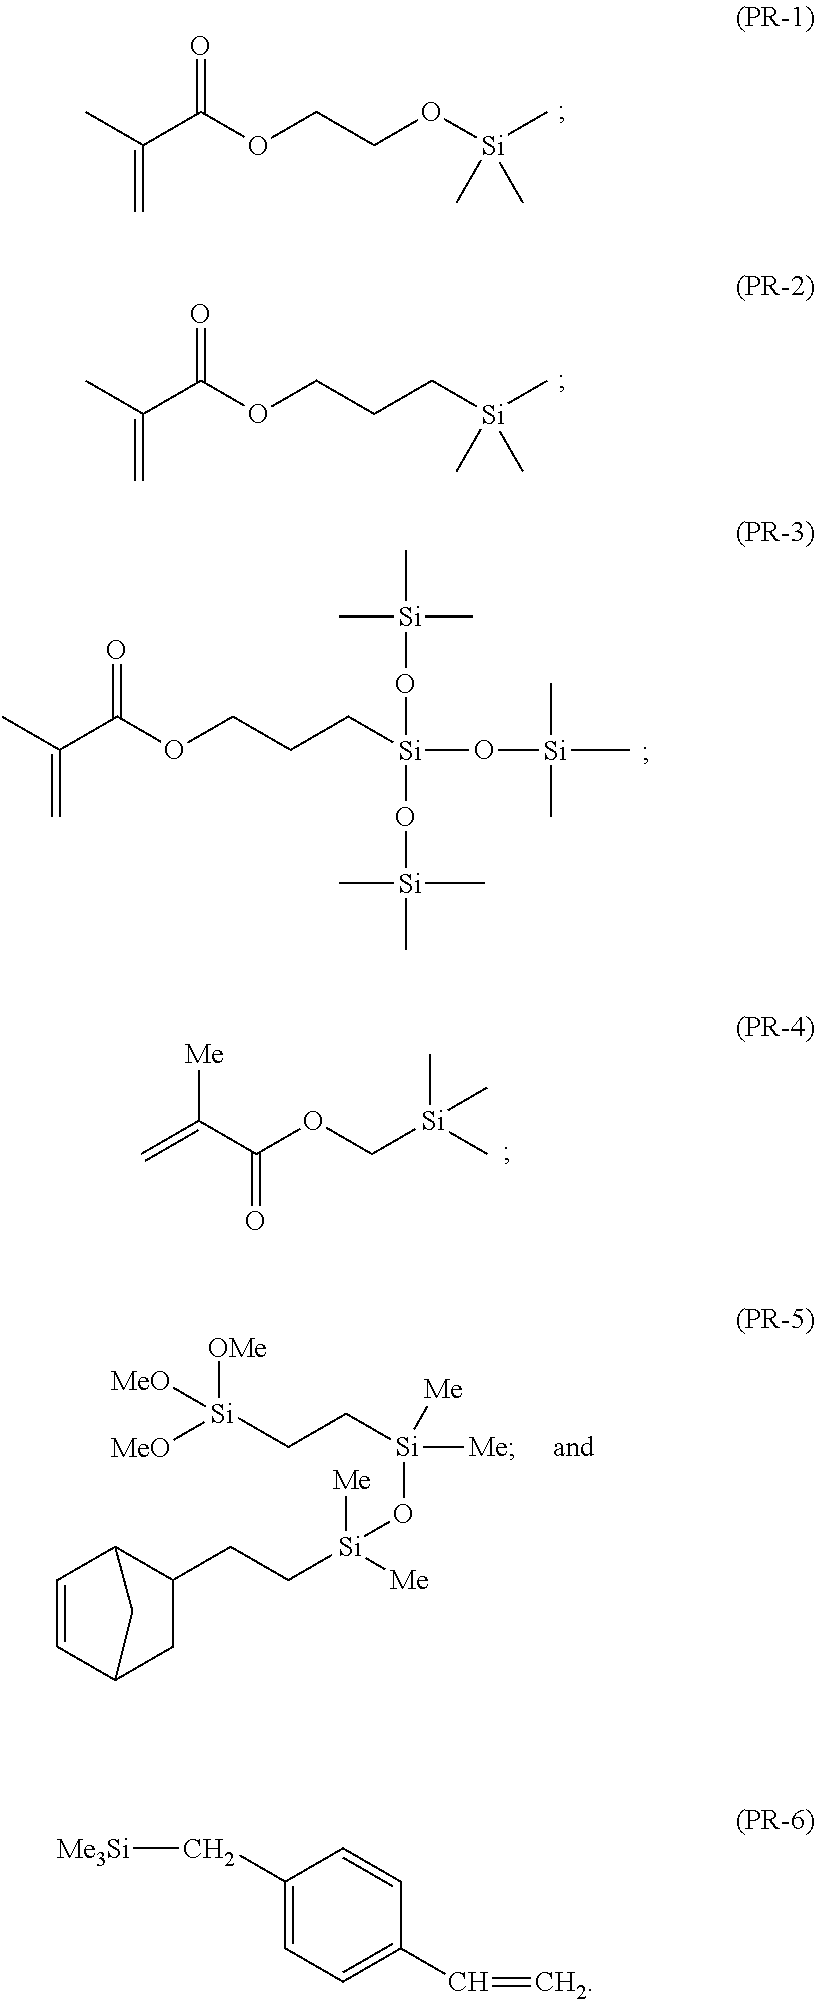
CC(C(OCCO[Si](C)(C)C)=O)=C.CC(C(OCCC[Si](C)(C)C)=O)=C.CC(C(OCCC[Si](O[Si](C)(C)C)(O[Si](C)(C)C)O[Si](C)(C)C)=O)=C.C=C(C(OC[Si](C)(C)C)=O)[Me].C1=CC2CC(CC[Si]([Me])([Me])O[Si]([Me])([Me])CC[Si]([MeO])([OMe])[MeO])C1C2.C1(C[Me3Si])=CC=C(C=C)C=C1
